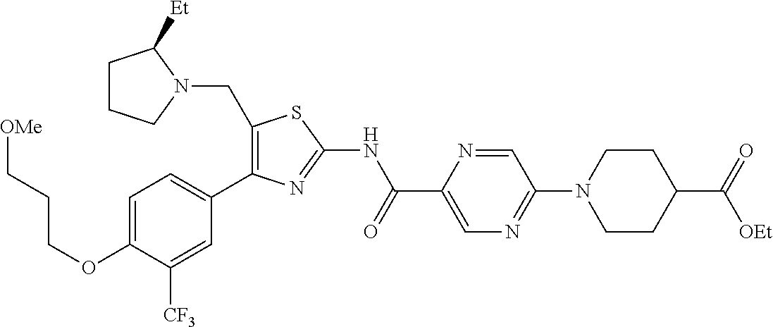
C1=C(OCCC[OMe])C([CF3])=CC(C2=C(CN3CCCC3[Et])SC(NC(C3=CN=C(N4CCC(C(=O)[OEt])CC4)C=N3)=O)=N2)=C1
